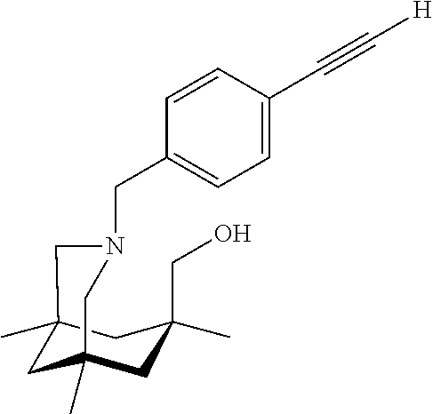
C1=CC(C#C[H])=CC=C1CN1CC2(C)CC(C)(CC(CO)(C)C2)C1
